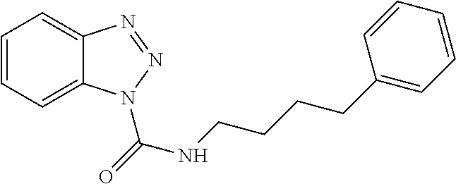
C1=CC=C2C(=C1)N=NN2C(NCCCCC1=CC=CC=C1)=O
